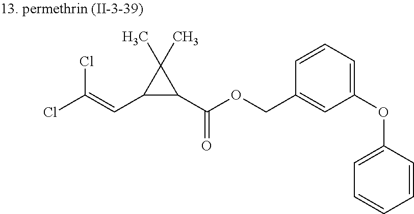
C1=CC=C(OC2=CC=CC=C2)C=C1COC(=O)C1C(C=C(Cl)Cl)C1(C)C
